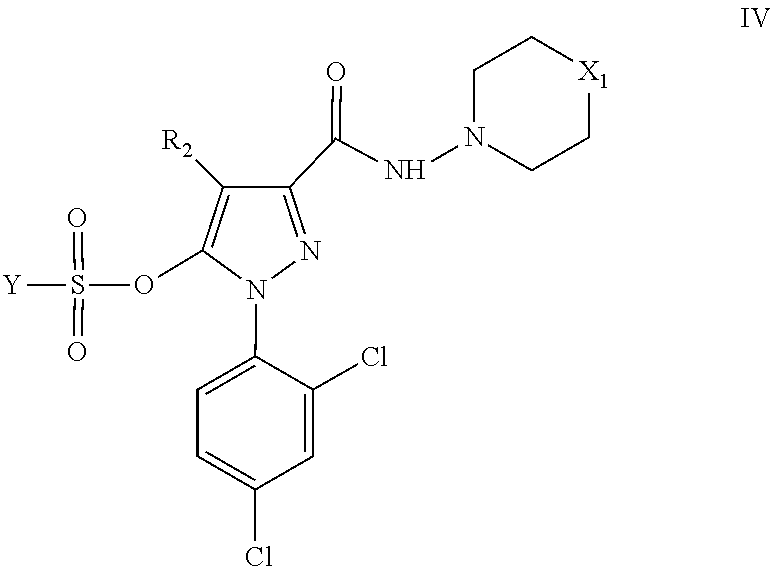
C1=C(Cl)C=C(Cl)C(N2C(OS(=O)(=O)[Y])=C([R2])C(C(=O)NN3CC[X1]CC3)=N2)=C1
